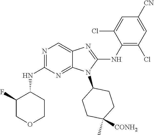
N1=C(NC2C(F)COCC2)N=C2C(=C1)N=C(NC1=C(Cl)C=C([CN])C=C1Cl)N2C1CCC([CONH2])(C)CC1
